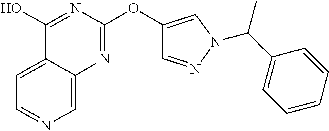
C1=C2C(=CN=C1)N=C(OC1=CN(C(C3=CC=CC=C3)C)N=C1)N=C2O
